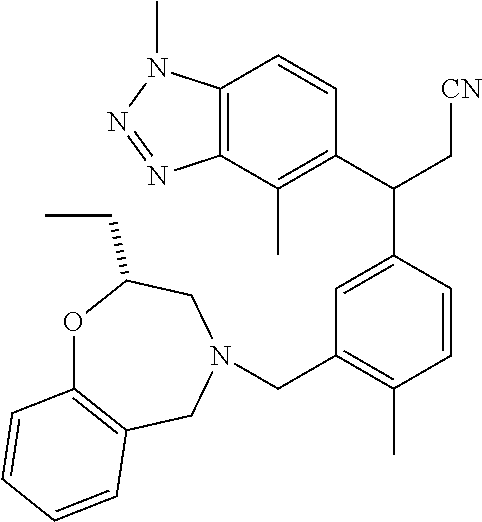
C12=C(C(C)=C(C(C[CN])C3=CC(CN4CC5=C(OC(CC)C4)C=CC=C5)=C(C)C=C3)C=C1)N=NN2C
